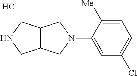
N1CC2C(C1)CN(C1=CC(Cl)=CC=C1[Me])C2.Cl
